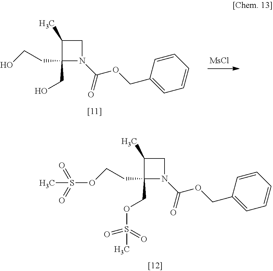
[MsCl].C1(CCO)(CO)N(C(OCC2=CC=CC=C2)=O)CC1C.C1(COS(=O)(=O)C)(CCOS(=O)(C)=O)N(C(OCC2=CC=CC=C2)=O)CC1C
